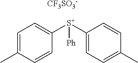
C1=C(C)C=CC([S+](C2=CC=C(C)C=C2)[Ph])=C1.[CF3SO3-]
